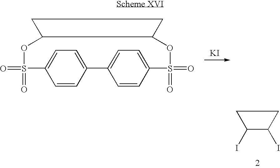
O=S1(=O)OC2C(OS(=O)(=O)C3=CC=C(C4=CC=C1C=C4)C=C3)CC2.[KI].C1C(I)C(I)C1
